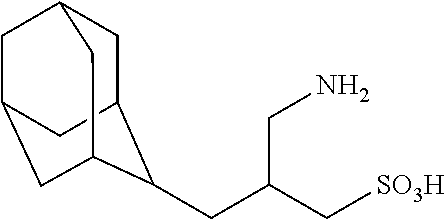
C1C2CC3CC1CC(C3)C2CC(C[SO3H])CN
